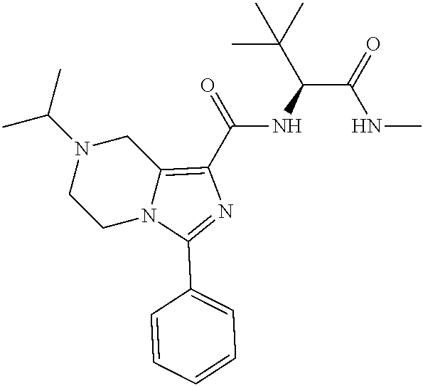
N1(C(C)C)CCN2C(=C(C(=O)NC(C(=O)NC)C(C)(C)C)N=C2C2=CC=CC=C2)C1
